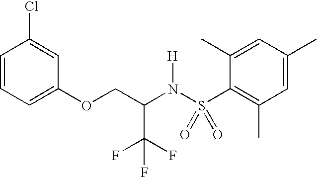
C1=CC=C(OCC(N(S(C2=C(C)C=C(C)C=C2C)(=O)=O)[H])C(F)(F)F)C=C1Cl
